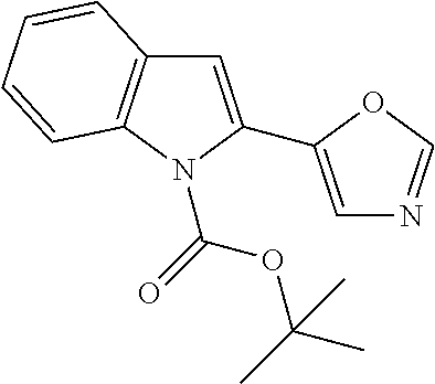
C1=C(C2=CN=CO2)N(C(=O)OC(C)(C)C)C2=C1C=CC=C2
